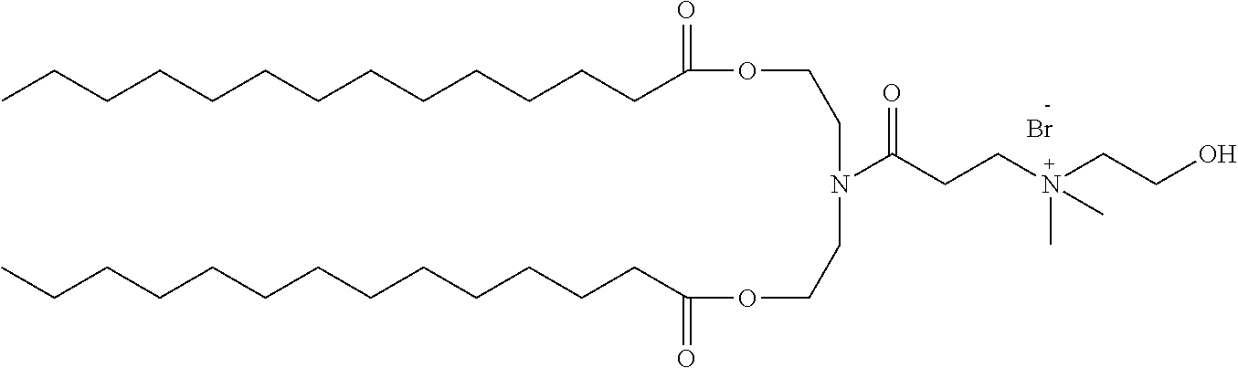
CCCCCCCCCCCCCC(OCCN(CCOC(=O)CCCCCCCCCCCCC)C(CCN(CCO)(C)C)=O)=O.Br
